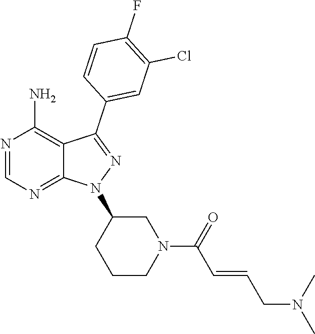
N1=CN=C2C(=C1N)C(C1=CC(Cl)=C(F)C=C1)=NN2C1CCCN(C(C=CCN(C)C)=O)C1
